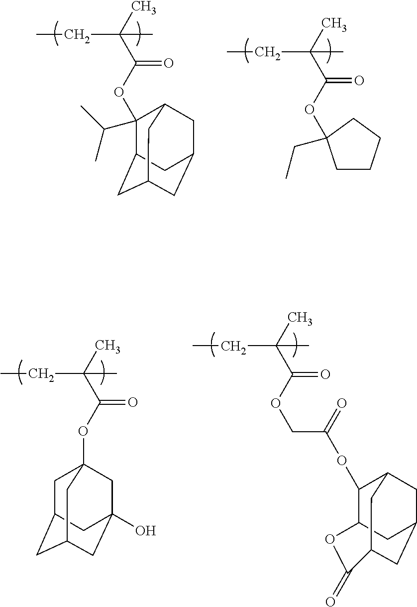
CC(C(OC1(C(C)C)C2CC3CC(CC1C3)C2)=O)(C)CC.CC(C(OC1(CC)CCCC1)=O)(C)CC.CC(C(OC12CC3CC(CC(O)(C1)C3)C2)=O)(C)CC.CC(C(OCC(OC1C2OC(=O)C3CC(CC1C3)C2)=O)=O)(C)CC
